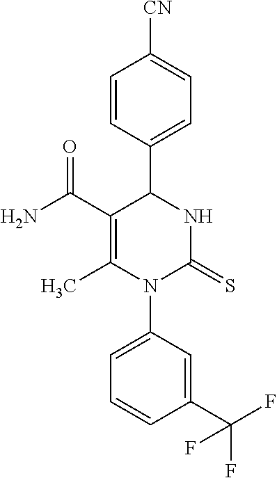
C1=CC(C2C(C(N)=O)=C(C)N(C3=CC=CC(C(F)(F)F)=C3)C(=S)N2)=CC=C1[CN]
